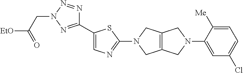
N1(CC(=O)[EtO])N=C(C2=CN=C(N3CC4=C(C3)CN(C3=CC(Cl)=CC=C3[Me])C4)S2)N=N1
